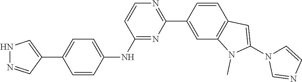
N1=C(NC2=CC=C(C3=CNN=C3)C=C2)C=CN=C1C1=CC2=C(C=C1)C=C(N1C=CN=C1)N2C
